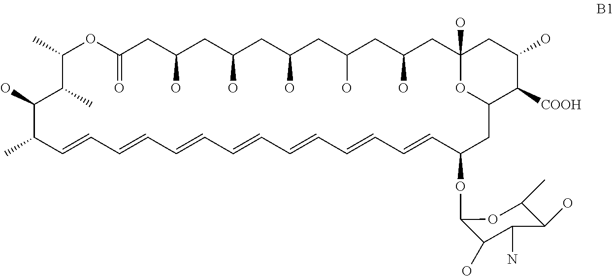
C1(C)OC(=O)CC(O)CC(O)CC(O)CC(O)CC(O)CC2(O)CC(O)C([COOH])C(CC(OC3C(O)C(N)C(O)C(C)O3)C=CC=CC=CC=CC=CC=CC=CC(C)C(O)C1C)O2
